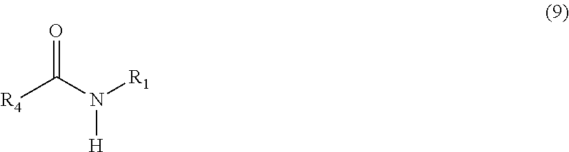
[R4]C(N([R1])[H])=O
